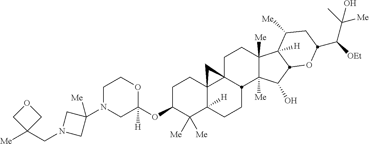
C1N(C2([Me])CN(CC3([Me])COC3)C2)CC(OC2C([Me])([Me])C3([H])C4(CC2)C2(CCC5([Me])C([Me])(C(O)C6C5([H])C([Me])CC(C([OEt])C(C)([Me])O)O6)C2CC3)C4)([H])OC1
